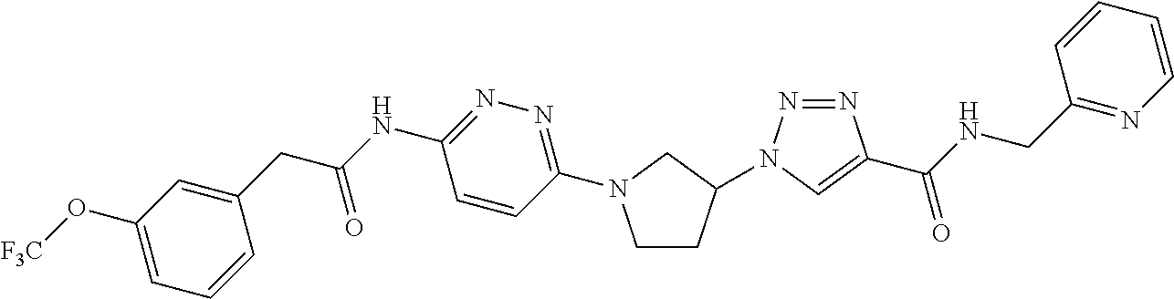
C1(O[F3C])=CC=CC(CC(=O)NC2=NN=C(N3CCC(N4N=NC(C(NCC5=NC=CC=C5)=O)=C4)C3)C=C2)=C1
